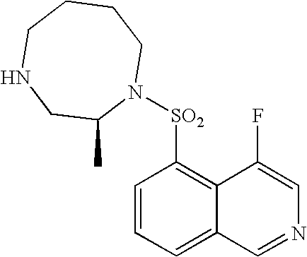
C1=CC=C2C(=C1[SO2]N1CCCCNCC1C)C(F)=CN=C2
